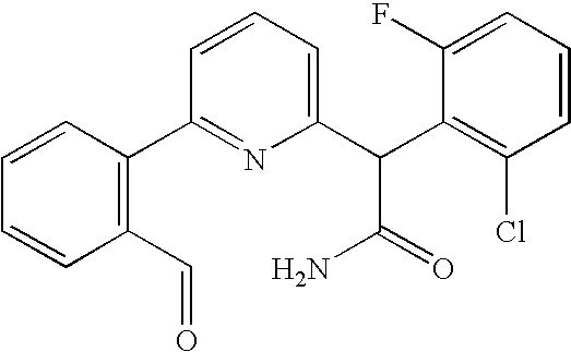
C1=CC(C=O)=C(C2=NC(C(C3=C(Cl)C=CC=C3F)C(=O)N)=CC=C2)C=C1
